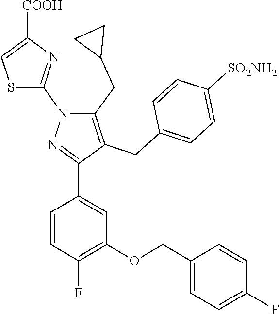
C1=CC(F)=C(OCC2=CC=C(F)C=C2)C=C1C1=NN(C2=NC([COOH])=CS2)C(CC2CC2)=C1CC1=CC=C([SO2NH2])C=C1
